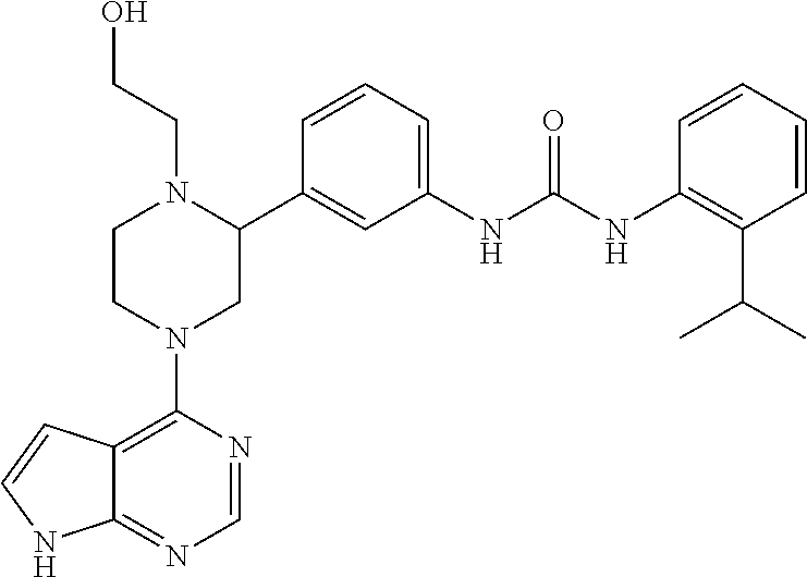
C12=C(N3CC(C4=CC(NC(NC5=C(C(C)C)C=CC=C5)=O)=CC=C4)N(CCO)CC3)N=CN=C1NC=C2
